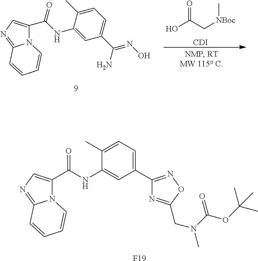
C1(C(NC2=CC(C3=NOC(CN(C)C(OC(C)(C)C)=O)=N3)=CC=C2C)=O)=CN=C2N1C=CC=C2.[F19].O=C(C[NBoc]C)O.[CDI].C1(C(=O)NC2=CC(C(N)=NO)=CC=C2C)=CN=C2N1C=CC=C2
